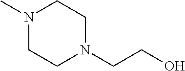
N1(C)CCN(CCO)CC1
